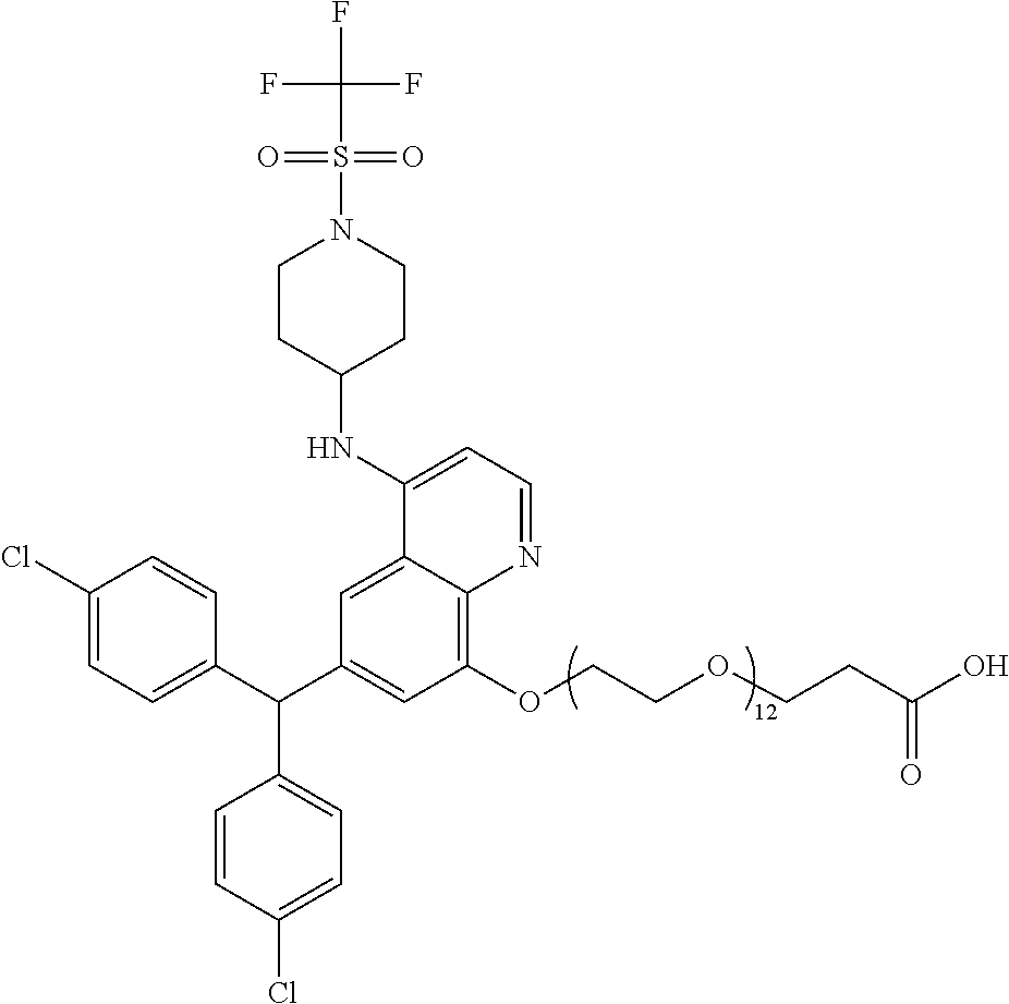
C1=CC(Cl)=CC=C1C(C1=CC=C(Cl)C=C1)C1=CC(OCCOCCC(O)=O)=C2C(=C1)C(NC1CCN(S(=O)(=O)C(F)(F)F)CC1)=CC=N2
